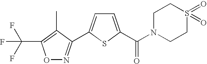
C1=C(C(N2CCS(=O)(=O)CC2)=O)SC(C2=NOC(C(F)(F)F)=C2C)=C1
